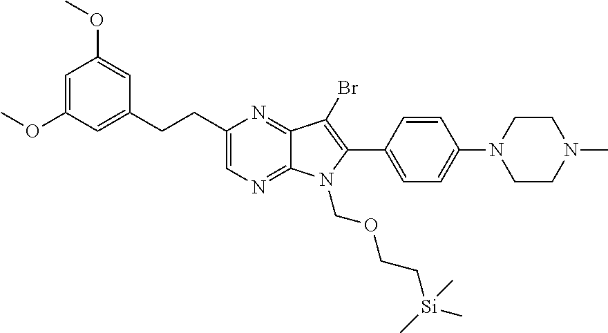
C1(C2=CC=C(N3CCN(C)CC3)C=C2)=C(Br)C2=NC(CCC3=CC(OC)=CC(OC)=C3)=CN=C2N1COCC[Si](C)(C)C
